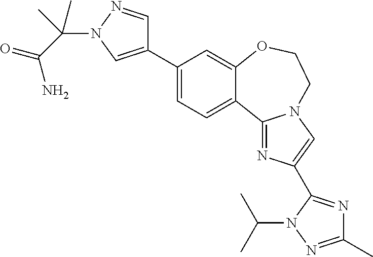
N1(C(C(=O)N)(C)C)C=C(C2=CC=C3C(=C2)OCCN2C3=NC(C3=NC(C)=NN3C(C)C)=C2)C=N1
